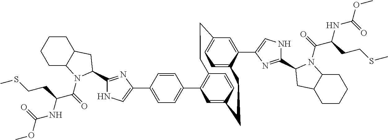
C1(C2=CC=C(C3=CNC(C4N(C(C(NC(OC)=O)CCSC)=O)C5CCCCC5C4)=N3)C=C2)=C2C=CC(=C1)CCC1=CC=C(C=C1C1=CNC(C3N(C(C(NC(OC)=O)CCSC)=O)C4CCCCC4C3)=N1)CC2
